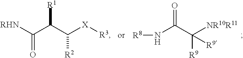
[RHN]C(C(C([X][R3])[R2])[R1])=O.N(C(C([NR10R11])([R9])[R9])=O)[R8]
